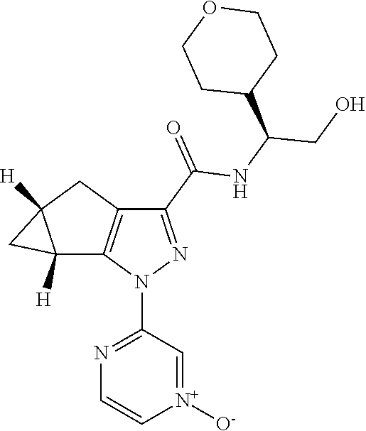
C12([H])C3=C(CC1([H])C2)C(C(=O)NC(CO)C1CCOCC1)=NN3C1=NC=C[N+]([O-])=C1
